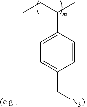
CCC(C)C1=CC=C(C[N3])C=C1
